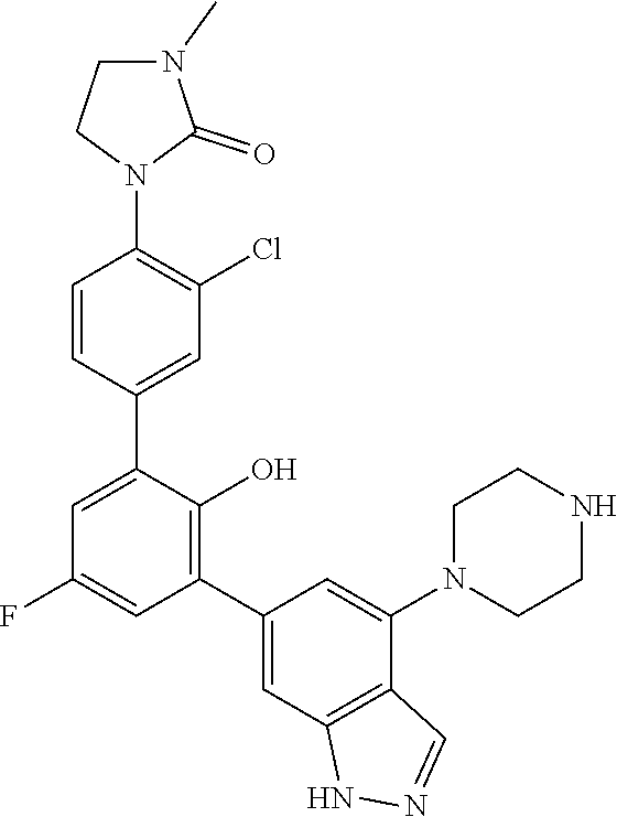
C1CN(C2=CC(C3=C(O)C(C4=CC(Cl)=C(N5CCN(C)C5=O)C=C4)=CC(F)=C3)=CC3=C2C=NN3)CCN1
